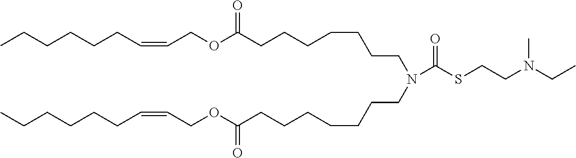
CCCCCCC=CCOC(CCCCCCCN(CCCCCCCC(OCC=CCCCCCC)=O)C(SCCN(CC)C)=O)=O
